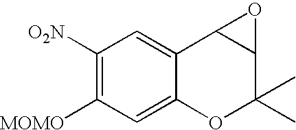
C1([O2N])=C([MOMO])C=C2C(=C1)C1C(C(C)(C)O2)O1
